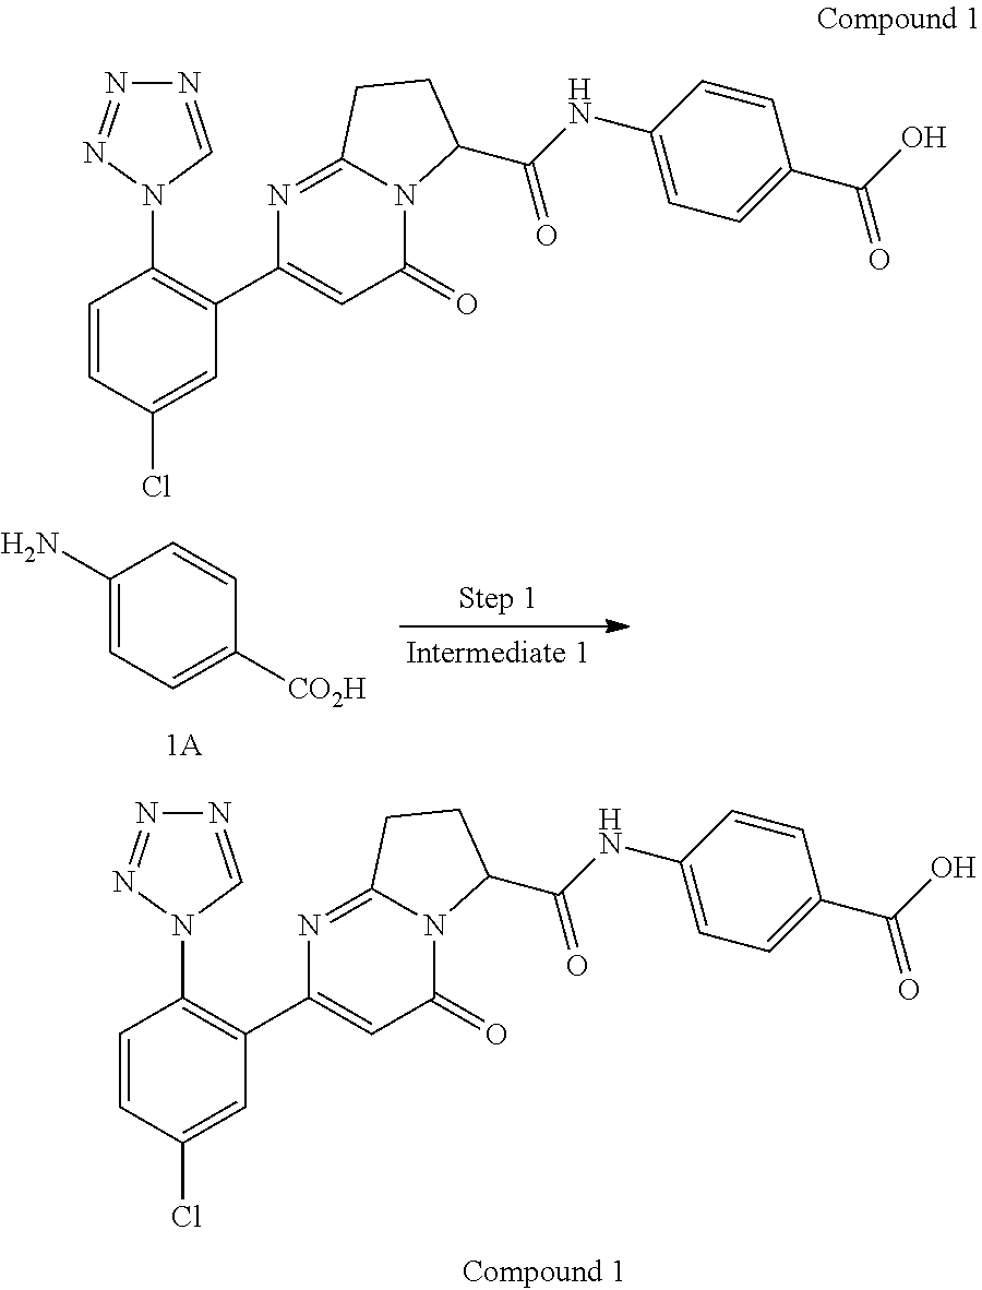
N1=CN(C2=C(C3=CC(=O)N4C(=N3)CCC4C(NC3=CC=C(C(O)=O)C=C3)=O)C=C(Cl)C=C2)N=N1.C1(N)=CC=C([CO2H])C=C1.N1=CN(C2=C(C3=CC(=O)N4C(=N3)CCC4C(NC3=CC=C(C(O)=O)C=C3)=O)C=C(Cl)C=C2)N=N1
